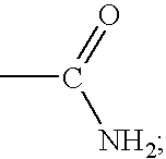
CC(=O)[NH2]
